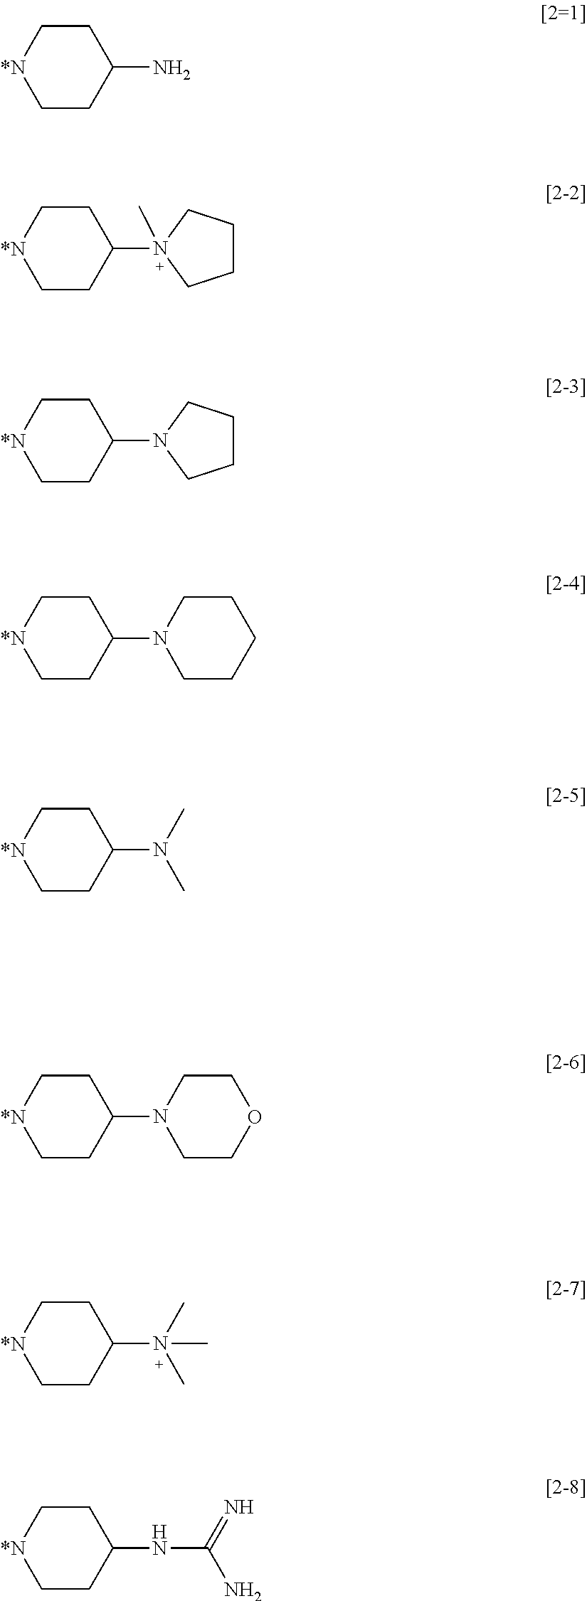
C1C[*N]CCC1N.C1C[*N]CCC1N1(C)CCCC1.C1C[*N]CCC1N1CCCC1.C1C[*N]CCC1N1CCCCC1.C1C[*N]CCC1N(C)C.C1C[*N]CCC1N1CCOCC1.C1C[*N]CCC1N(C)(C)C.C1C[*N]CCC1NC(N)=N
